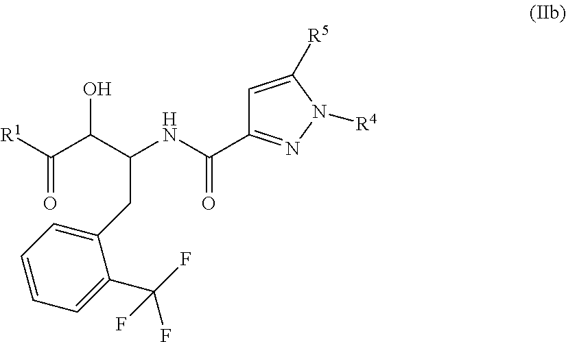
C(C(C(C([R1])=O)O)NC(=O)C1=NN([R4])C([R5])=C1)C1=CC=CC=C1C(F)(F)F
